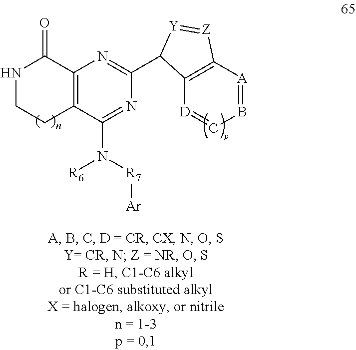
C12=C(N=C(C3C4=C([A]=BC=[D]4)[Z]=[Y]3)N=C1N([R6])[R7][Ar])C(=O)NCC2
